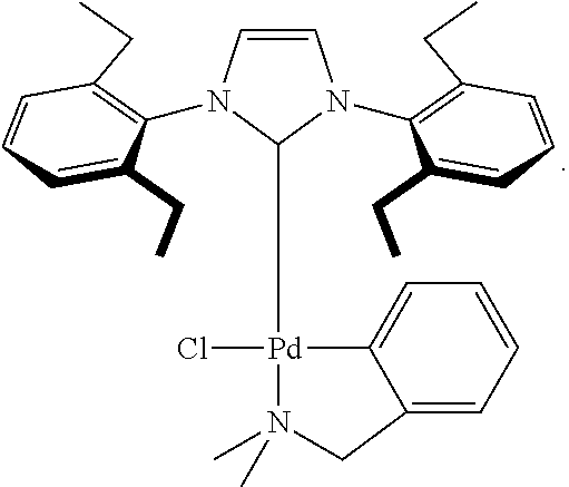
C1=CN(C2=C(CC)C=CC=C2CC)C([Pd]2(Cl)C3=CC=CC=C3CN2(C)C)N1C1=C(CC)C=CC=C1CC
